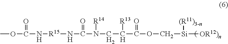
C(C(C(OC[Si]([(R11)3-n])[OR12)n])=O)[R13])N([R14])C(=O)N[R15]NC(=O)OC
